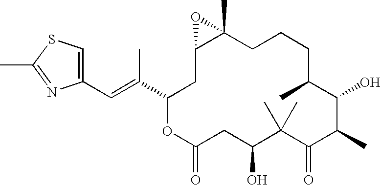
C1(C=C(C)C2CC3C(C)(CCCC(C)C(O)C(C)C(=O)C(C)(C)C(O)CC(=O)O2)O3)=CSC(C)=N1
